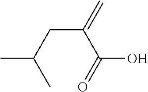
CC(CC(=C)C(=O)O)C
